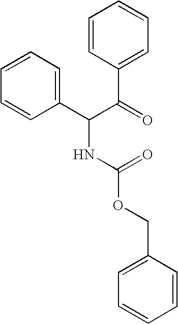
C1=CC=C(C(C(=O)C2=CC=CC=C2)NC(OCC2=CC=CC=C2)=O)C=C1
